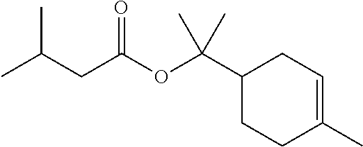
C(C1CCC(C)=CC1)(OC(CC(C)C)=O)(C)C
